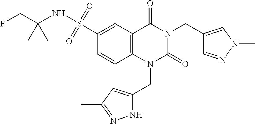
C1(S(=O)(=O)NC2(CF)CC2)=CC2=C(C=C1)N(CC1=CC(C)=NN1)C(=O)N(CC1=CN(C)N=C1)C2=O
